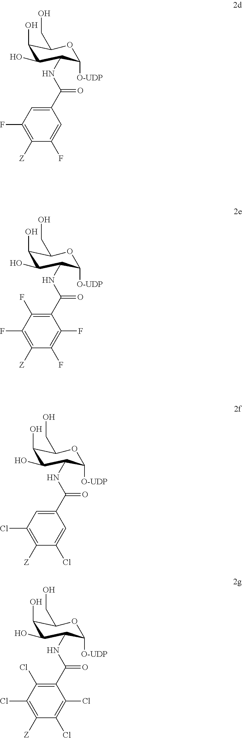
C1(O)C(O)C(NC(C2=CC(F)=C([Z])C(F)=C2)=O)C([O-UDP])OC1CO.C1(O)C(O)C(NC(C2=C(F)C(F)=C([Z])C(F)=C2F)=O)C([O-UDP])OC1CO.C1(O)C(O)C(NC(C2=CC(Cl)=C([Z])C(Cl)=C2)=O)C([O-UDP])OC1CO.C1(O)C(O)C(NC(C2=C(Cl)C(Cl)=C([Z])C(Cl)=C2Cl)=O)C([O-UDP])OC1CO
